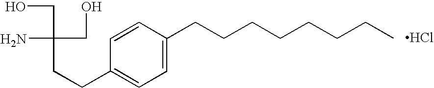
C1(CCCCCCCC)=CC=C(CCC(N)(CO)CO)C=C1.Cl
